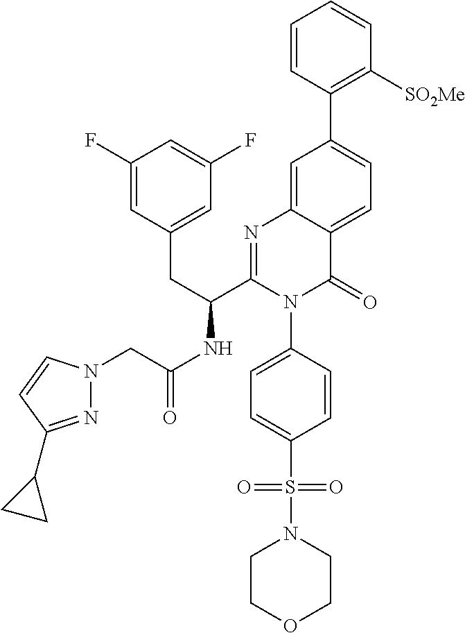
C1=CC(C2=CC=C3C(=C2)N=C(C(CC2=CC(F)=CC(F)=C2)NC(CN2N=C(C4CC4)C=C2)=O)N(C2=CC=C(S(=O)(=O)N4CCOCC4)C=C2)C3=O)=C([SO2Me])C=C1
